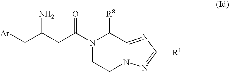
N1(C(CC(C[Ar])N)=O)CCN2C(=NC([R1])=N2)C1[R8]
